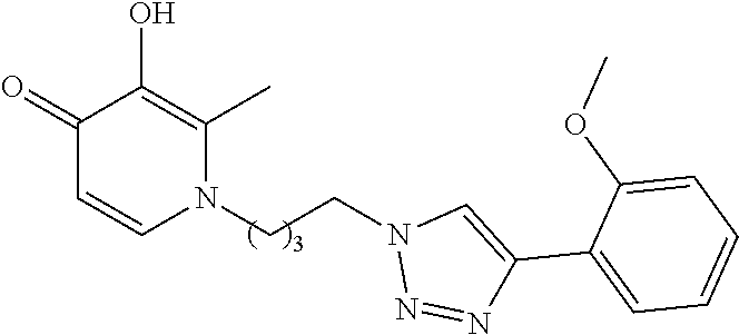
C1(=O)C=CN(CCN2N=NC(C3=CC=CC=C3OC)=C2)C(C)=C1O
